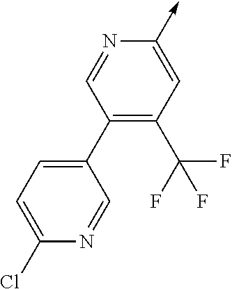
C1=NC(->C)=CC(C(F)(F)F)=C1C1=CC=C(Cl)N=C1
